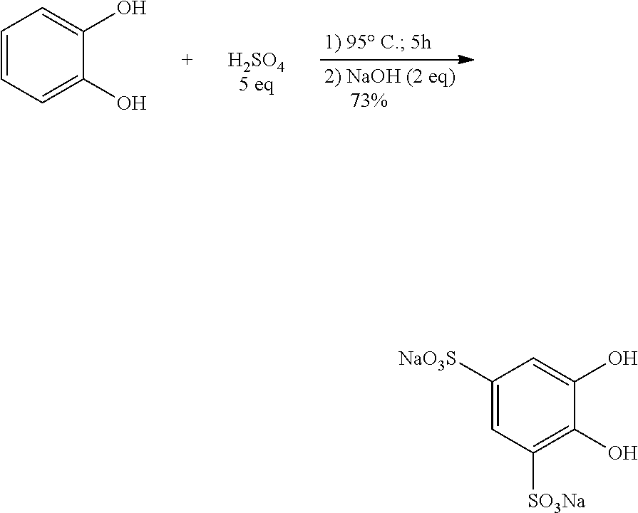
C1=CC=C(O)C(O)=C1.C1([NaO3S])=CC([SO3Na])=C(O)C(O)=C1
